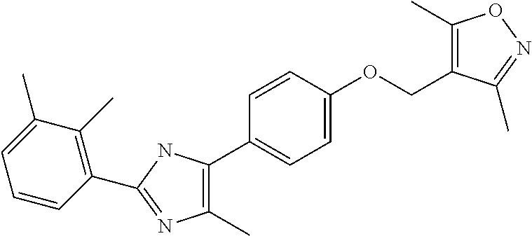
C1(C)=C(C2=CC=C(OCC3=C(C)ON=C3C)C=C2)NC(C2=C(C)C(C)=CC=C2)=N1
